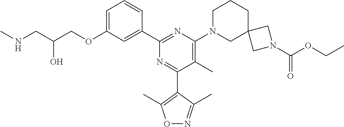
C1=C(OCC(CNC)O)C=C(C2=NC(N3CC4(CCC3)CN(C(OCC)=O)C4)=C(C)C(C3=C(C)ON=C3C)=N2)C=C1
